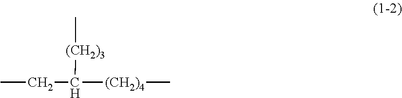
CCC([(CH2)4]C)[(CH2)3]C
